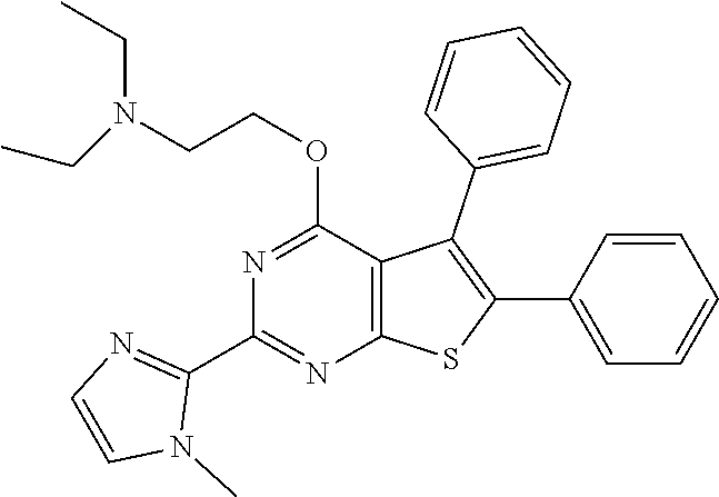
C1(C2=NC3=C(C(OCCN(CC)CC)=N2)C(C2=CC=CC=C2)=C(C2=CC=CC=C2)S3)=NC=CN1C
